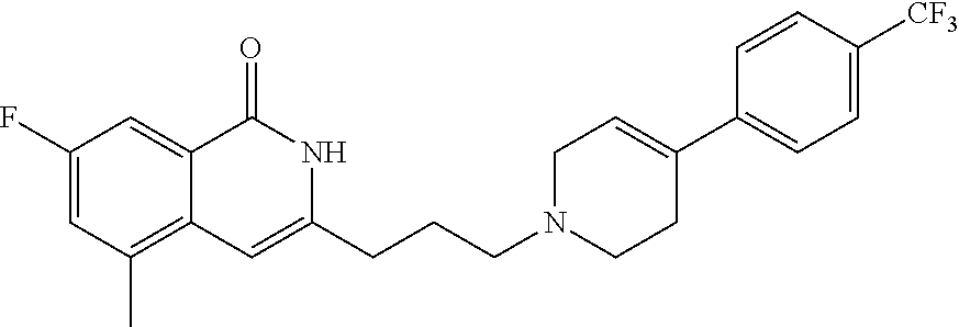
C1(F)=CC(C)=C2C(=C1)C(=O)NC(CCCN1CCC(C3=CC=C([CF3])C=C3)=CC1)=C2
